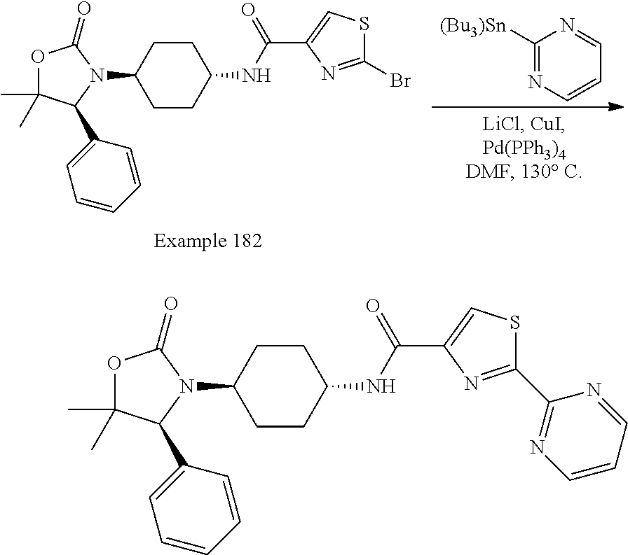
C1([(Bu3)Sn])=NC=CC=N1.O1C(C)(C)C(C2=CC=CC=C2)N(C2CCC(NC(C3=CSC(Br)=N3)=O)CC2)C1=O.O1C(C)(C)C(C2=CC=CC=C2)N(C2CCC(NC(C3=CSC(C4=NC=CC=N4)=N3)=O)CC2)C1=O
